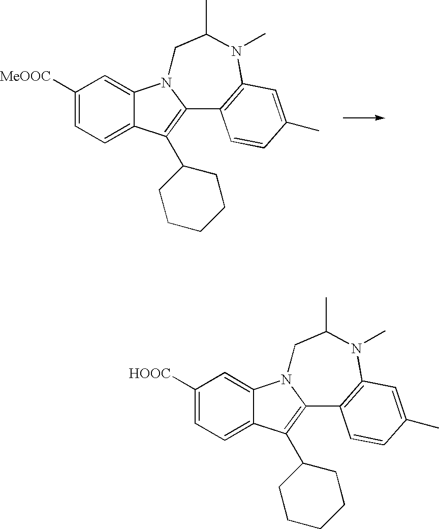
C1([MeOOC])=CC=C2C(=C1)N1C(=C2C2CCCCC2)C2=C(N(C)C(C)C1)C=C(C)C=C2.C1([HOOC])=CC=C2C(=C1)N1C(=C2C2CCCCC2)C2=C(N(C)C(C)C1)C=C(C)C=C2
